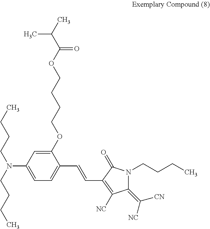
C1(N(CCCC)CCCC)=CC=C(C=CC2=C([NC])C(=C([NC])[CN])N(CCCC)C2=O)C(OCCCCOC(C(C)C)=O)=C1
